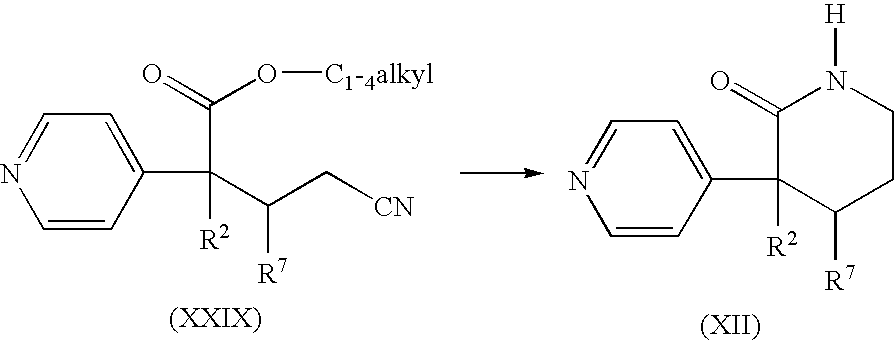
C1=CC(C(C(C[CN])[R7])(C(O[C1-4alkyl])=O)[R2])=CC=N1.C1=NC=CC(C2([R2])C([R7])CCN([H])C2=O)=C1
